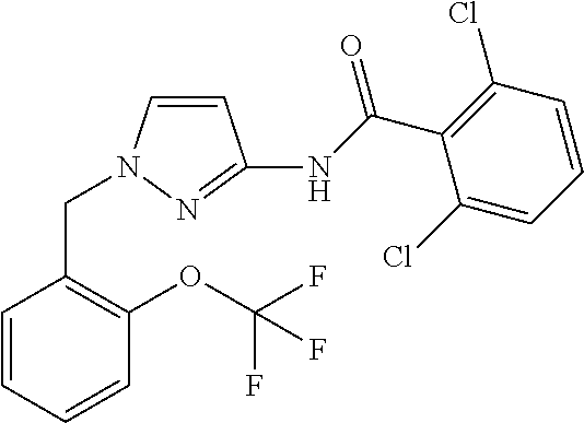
C1=CC=CC(CN2C=CC(NC(C3=C(Cl)C=CC=C3Cl)=O)=N2)=C1OC(F)(F)F
